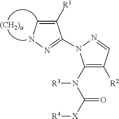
C1([R1])=CNN=C1N1C(N(C([X][R4])=O)[R3])=C([R2])C=N1
